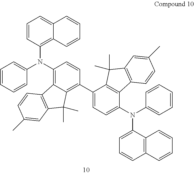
C1=CC(N(C2=C3C(=C(C4=CC=C(N(C5=CC=CC=C5)C5=CC=CC6=C5C=CC=C6)C5=C4C(C)(C)C4=C5C=CC(C)=C4)C=C2)C(C)(C)C2=C3C=CC(C)=C2)C2=CC=CC=C2)=C2C(=C1)C=CC=C2
